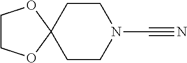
C1CC2(CCN1C#N)OCCO2
